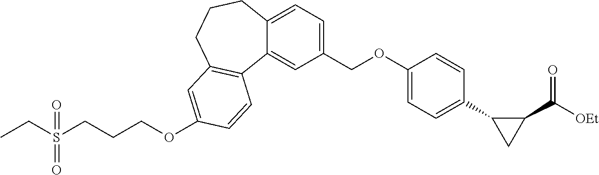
C(OC1=CC=C(C2CC2C([OEt])=O)C=C1)C1=CC=C2C(=C1)C1=C(CCC2)C=C(OCCCS(=O)(CC)=O)C=C1
